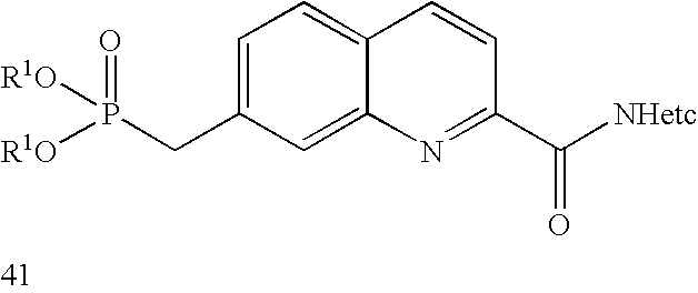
C1=C(CP([R1O])(=O)[R1O])C=C2C(=C1)C=CC(C([NHetc])=O)=N2
